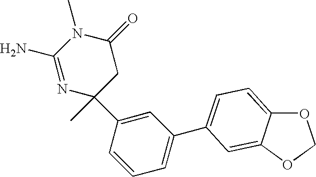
N1=C(N)N(C)C(=O)CC1(C)C1=CC(C2=CC=C3OCOC3=C2)=CC=C1
